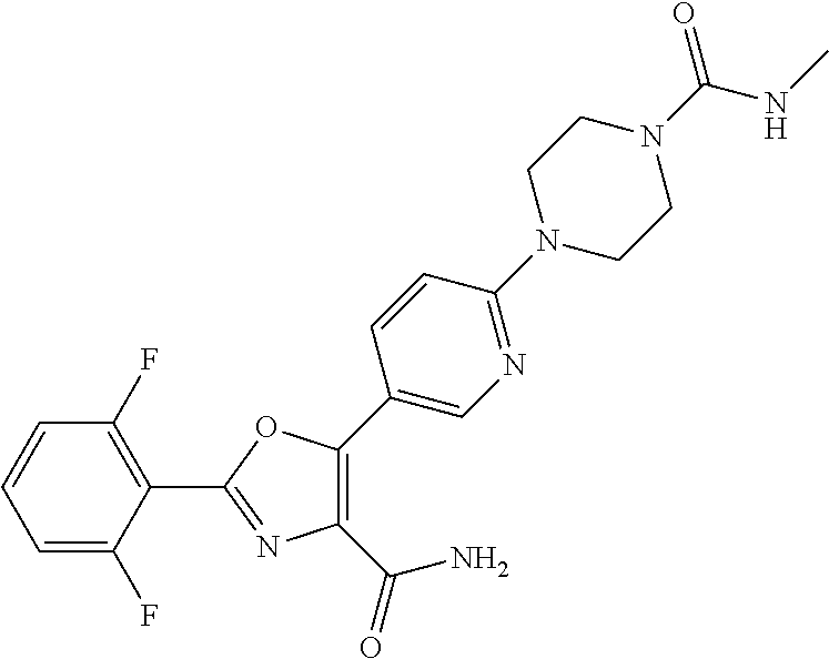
C1(C2=NC(C(=O)N)=C(C3=CN=C(N4CCN(C(=O)NC)CC4)C=C3)O2)=C(F)C=CC=C1F
